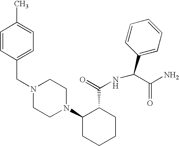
C(N1CCN(C2CCCCC2C(=O)NC(C2=CC=CC=C2)C(N)=O)CC1)C1=CC=C(C)C=C1
